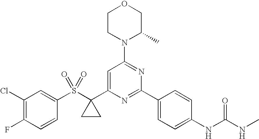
S(C1(C2=CC(N3C(C)COCC3)=NC(C3=CC=C(NC(NC)=O)C=C3)=N2)CC1)(=O)(=O)C1=CC(Cl)=C(F)C=C1
